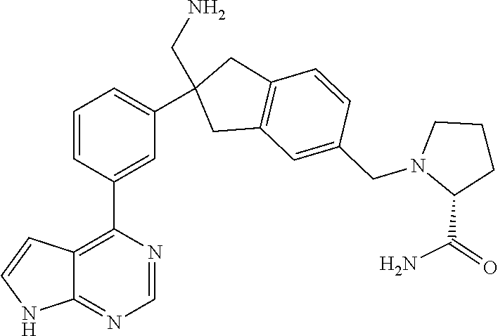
C12=NC=NC(C3=CC(C4(CN)CC5=C(C4)C=CC(CN4C(C(N)=O)CCC4)=C5)=CC=C3)=C1C=CN2
